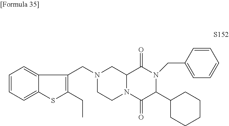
C1=CC=C2C(=C1)C(CN1CCN3C(C1)C(=O)N(CC1=CC=CC=C1)C(C1CCCCC1)C3=O)=C(CC)S2
